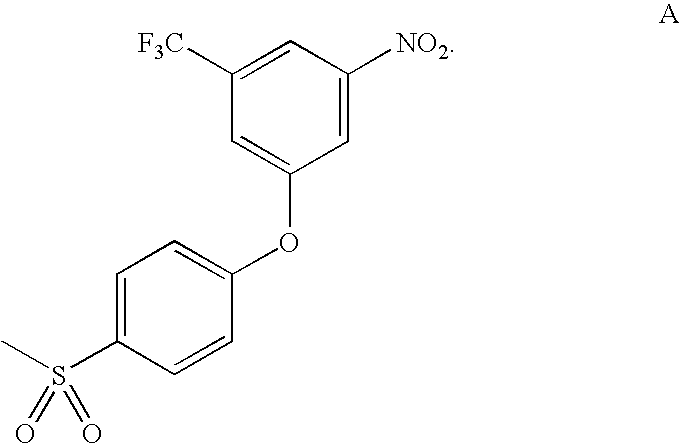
[F3C]C1=CC([NO2])=CC(OC2=CC=C(S(C)(=O)=O)C=C2)=C1
